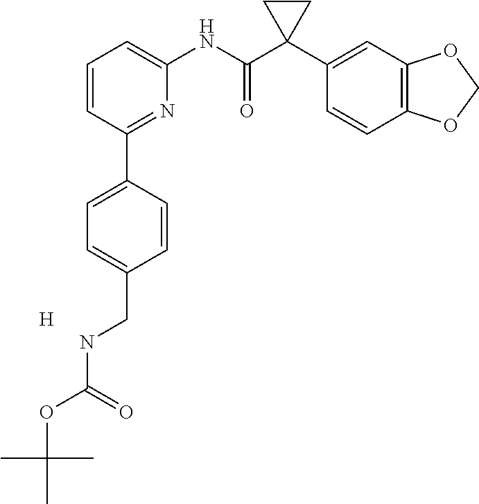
C1=CC(C2=CC=C(CNC(OC(C)(C)C)=O)C=C2)=NC(NC(C2(C3=CC4=C(C=C3)OCO4)CC2)=O)=C1.[H]
